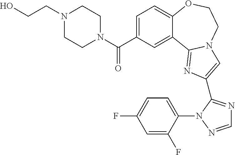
C1=C(C(N2CCN(CCO)CC2)=O)C=C2C(=C1)OCCN1C2=NC(C2=NC=NN2C2=CC=C(F)C=C2F)=C1
